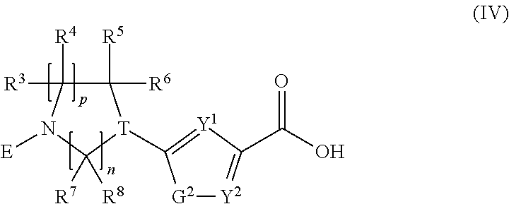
[G2]1[Y2]=C(C(O)=O)[Y1]=C1[T]1C([R5])([R6])C([R4])([R3])N([E])C1([R7])[R8]
